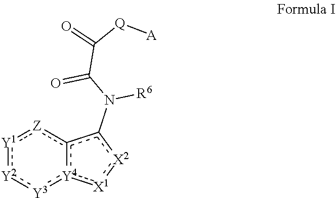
[Y1]1:[Y2]:[Y3]:[Y4]2c([Z]:1)c(N(C(C(=O)[Q][A])=O)[R6])[X2]:[X1]:2
